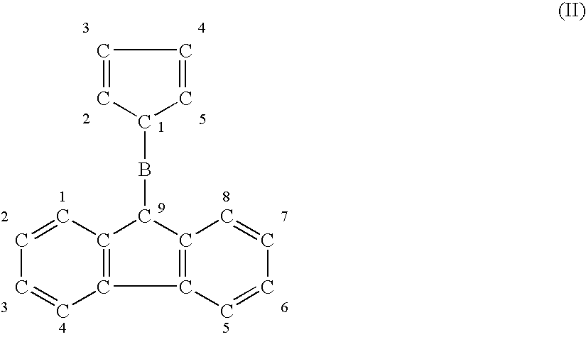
C12=C(C(BC3C=CC=C3)C3=C1C=CC=C3)C=CC=C2
